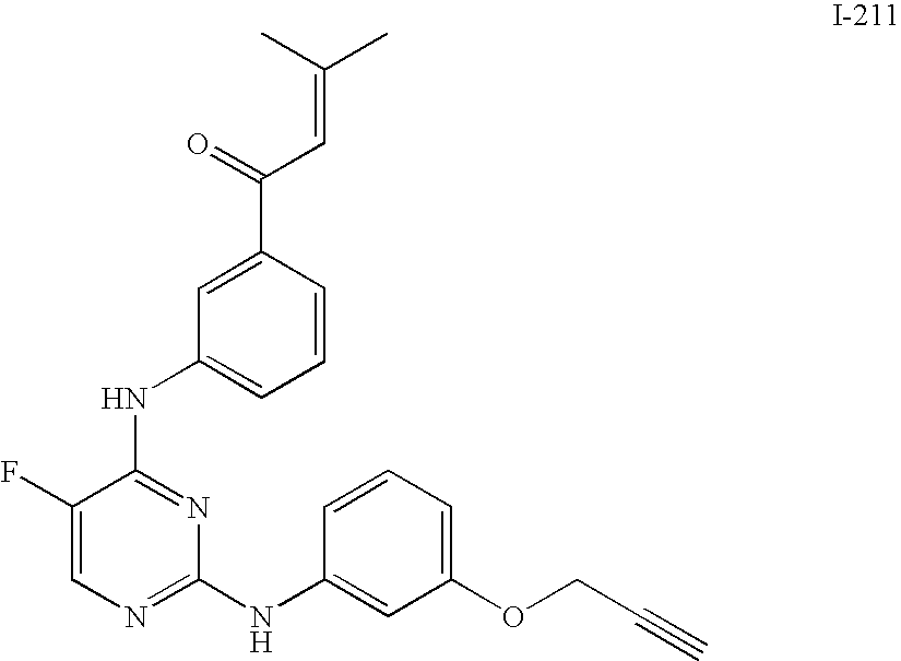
C1=CC(C(=O)C=C(C)C)=CC(NC2=NC(NC3=CC(OCC#C)=CC=C3)=NC=C2F)=C1
